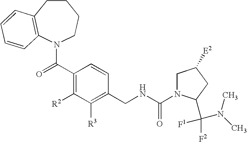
C1CC2=C(N(C(C3=C([R2])C([R3])=C(CNC(N4CC([E2])CC4C(N(C)C)([F2])[F1])=O)C=C3)=O)CC1)C=CC=C2
